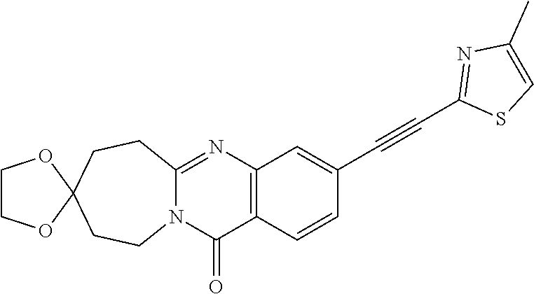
N12C(=NC3=C(C1=O)C=CC(C#CC1=NC(C)=CS1)=C3)CCC1(CC2)OCCO1
